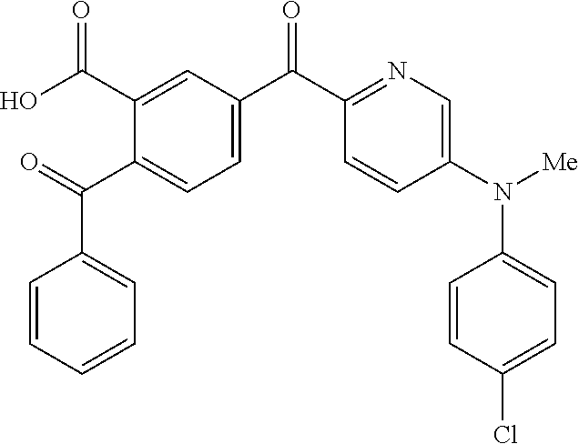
C1=CC=CC=C1C(=O)C1=CC=C(C(=O)C2=NC=C(N(C3=CC=C(Cl)C=C3)[Me])C=C2)C=C1C(O)=O
